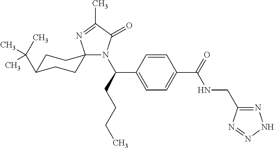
N1(C(CCCC)C2=CC=C(C(=O)NCC3=NNN=N3)C=C2)C(=O)C(C)=NC12CCC(C(C)(C)C)CC2
